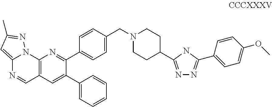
N1=C(C2CCN(CC3=CC=C(C4=NC5=C(C=C4C4=CC=CC=C4)C=NC4=CC(C)=NN54)C=C3)CC2)NC(C2=CC=C(OC)C=C2)=N1
